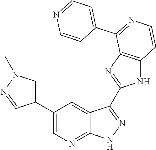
C1(C2=CN=C3C(=C2)C(C2=NC4=C(N2)C=CN=C4C2=CC=NC=C2)=N[N H]3)=CN(C)N=C1
